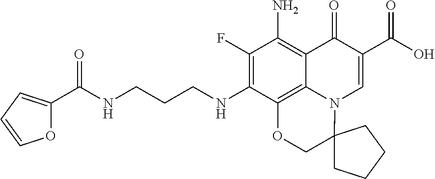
C1(F)=C(NCCCNC(C2=CC=CO2)=O)C2=C3C(=C1N)C(=O)C(C(O)=O)=CN3C1(CO2)CCCC1
